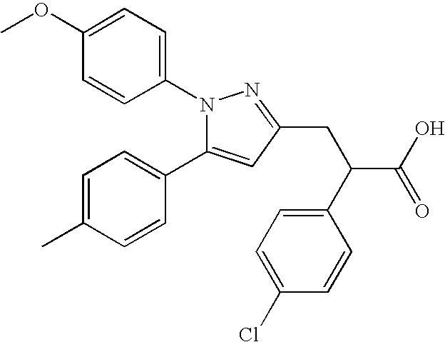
N1(C2=CC=C(OC)C=C2)C(C2=CC=C(C)C=C2)=CC(CC(C2=CC=C(Cl)C=C2)C(=O)O)=N1
